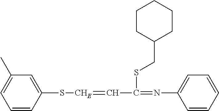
C1=CC(S[CHE]=CC(=NC2=CC=CC=C2)SCC2CCCCC2)=CC(C)=C1
